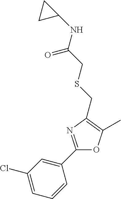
C1(Cl)=CC=CC(C2=NC(CSCC(NC3CC3)=O)=C(C)O2)=C1
